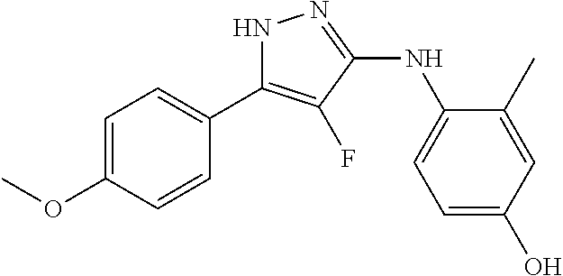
C1=C(OC)C=CC(C2=C(F)C(NC3=CC=C(O)C=C3C)=NN2)=C1
